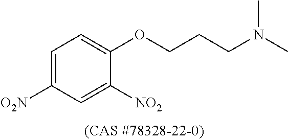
C1=C([O2N])C=C([NO2])C(OCCCN(C)C)=C1
